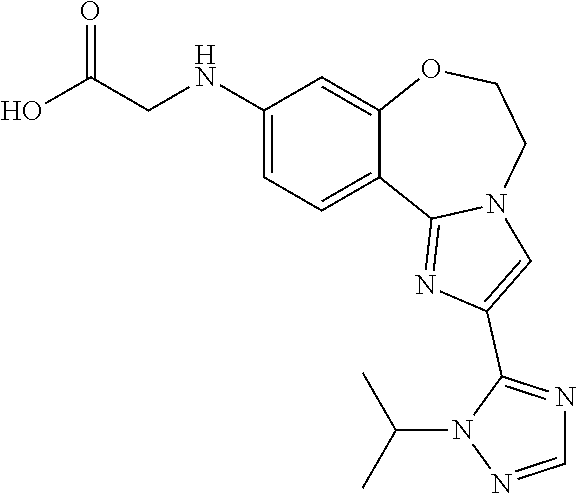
C1=C(NCC(O)=O)C=C2C(=C1)C1=NC(C3=NC=NN3C(C)C)=CN1CCO2
